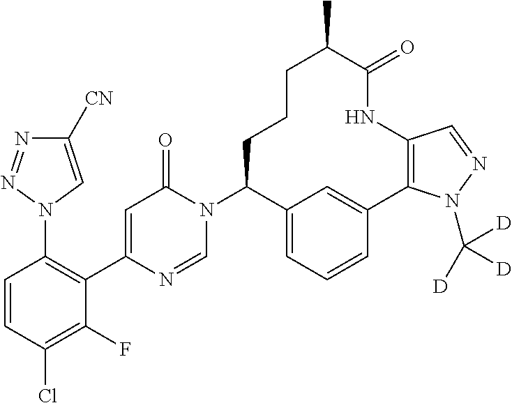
C1=CC(Cl)=C(F)C(C2=CC(=O)N(C3C4=CC=CC(=C4)C4=C(C=NN4C([D])([D])[D])NC(=O)C(C)CCC3)C=N2)=C1N1C=C([CN])N=N1
